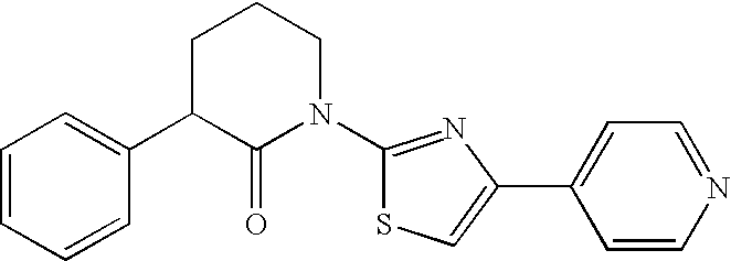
C1=CC=CC(C2C(=O)N(C3=NC(C4=CC=NC=C4)=CS3)CCC2)=C1
